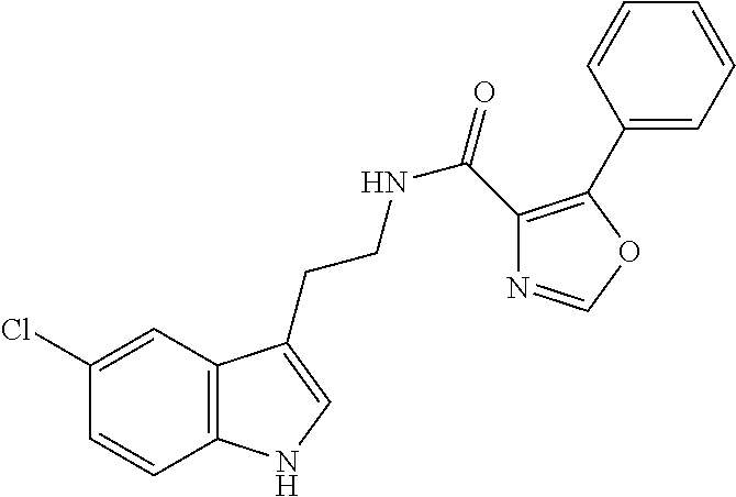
C12=C(C=C(Cl)C=C1)C(CCNC(=O)C1=C(C3=CC=CC=C3)OC=N1)=CN2
